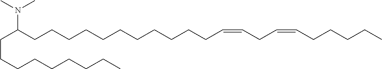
N(C(CCCCCCCCCCCC=CCC=CCCCCC)CCCCCCCCC)(C)C
